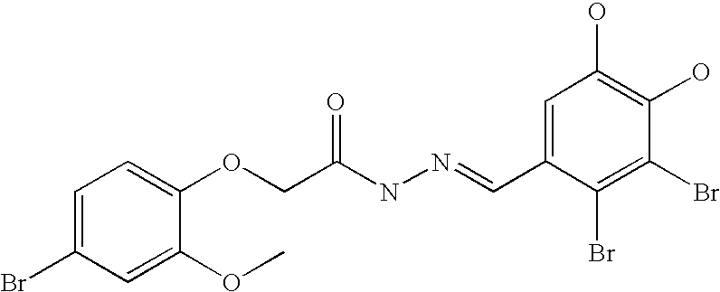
C1=C(Br)C=C(OC)C(OCC(NN=CC2=CC(O)=C(O)C(Br)=C2Br)=O)=C1
